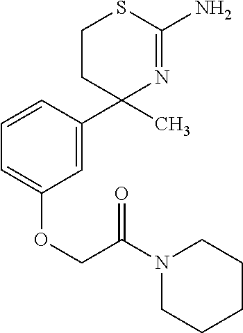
C1CC(C2=CC(OCC(=O)N3CCCCC3)=CC=C2)(C)N=C(N)S1
